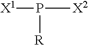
[X1]P([X2])[R]
